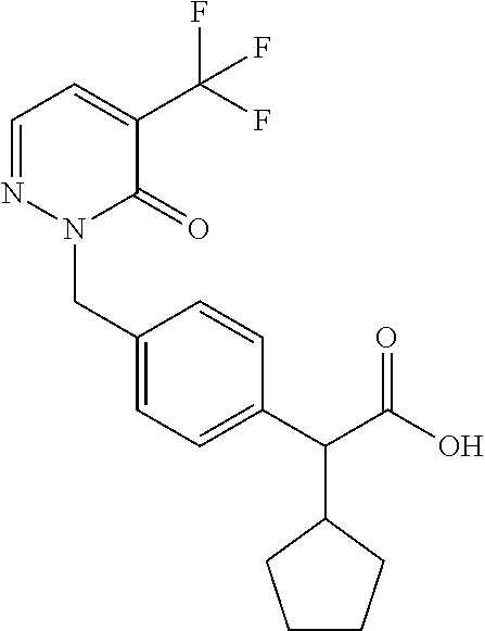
C1=NN(CC2=CC=C(C(C(O)=O)C3CCCC3)C=C2)C(=O)C(C(F)(F)F)=C1
